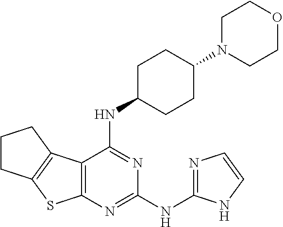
C1N(C2CCC(NC3=NC(NC4=NC=CN4)=NC4=C3C3=C(S4)CCC3)CC2)CCOC1
